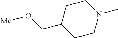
N1(C)CCC(CO[Me])CC1
